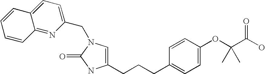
C1=C(CCCC2=CC=C(OC(C(O)=O)(C)C)C=C2)NC(=O)N1CC1=CC=C2C(=N1)C=CC=C2
